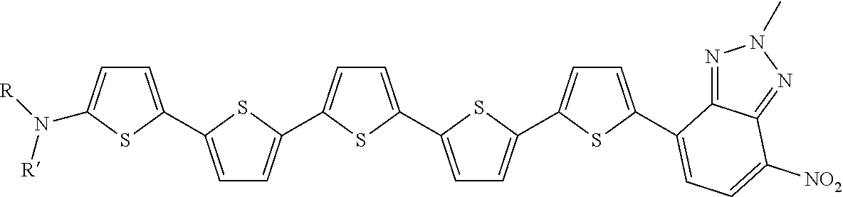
C1=C(C2=CC=C(C3=CC=C(C4=CC=C(C5=CC=C(C6=CC=C([NO2])C7=NN(C)N=C76)S5)S4)S3)S2)SC(N([R])[R])=C1
